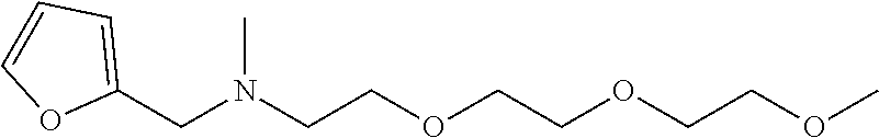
CN(CCOCCOCCOC)CC1=CC=CO1
